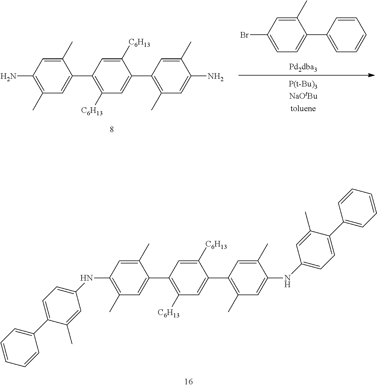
C1(Br)=CC=C(C2=CC=CC=C2)C(C)=C1.C1(N)=C(C)C=C(C2=C([C6H13])C=C(C3=C(C)C=C(N)C(C)=C3)C([C6H13])=C2)C(C)=C1.C1(NC2=CC=C(C3=CC=CC=C3)C(C)=C2)=C(C)C=C(C2=C([C6H13])C=C(C3=C(C)C=C(NC4=CC=C(C5=CC=CC=C5)C(C)=C4)C(C)=C3)C([C6H13])=C2)C(C)=C1
